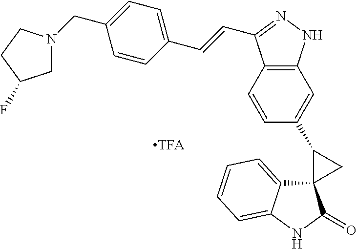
C12(C3=CC=CC=C3NC1=O)CC2C1=CC2=C(C=C1)C(C=CC1=CC=C(CN3CC(F)CC3)C=C1)=NN2
